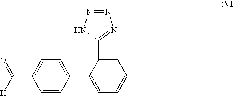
C(C1=CC=C(C2=CC=CC=C2C2=NN=NN2)C=C1)([H])=O
